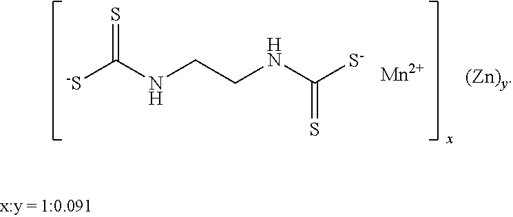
[-S]C(NCCNC([S-])=S)=S.[Mn]
